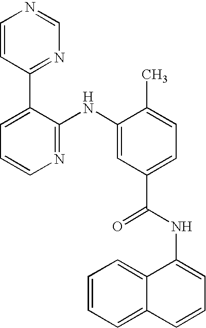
C1=CC(C2=CC=CN=C2NC2=CC(C(NC3=CC=CC4=CC=CC=C34)=O)=CC=C2C)=NC=N1
